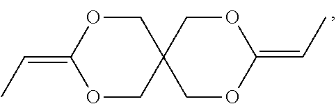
C1OC(=CC)OCC12COC(=CC)OC2
